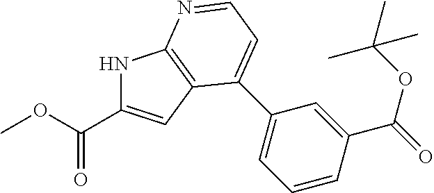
N1C(C(=O)OC)=CC2=C1N=CC=C2C1=CC=CC(C(=O)OC(C)(C)C)=C1
